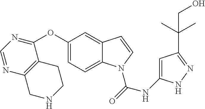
C1=C2C(=CC(OC3=NC=NC4=C3CCNC4)=C1)C=CN2C(NC1=CC(C(C)(C)CO)=NN1)=O
